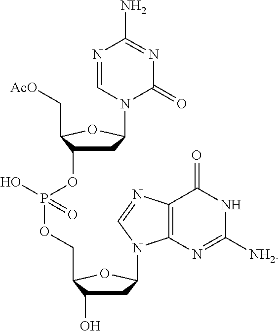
C1C(OP(OCC2C(O)CC(N3C4=C(C(=O)NC([NH2])=N4)N=C3)O2)(=O)O)C(C[AcO])OC1N1C(=O)N=C(N)N=C1
